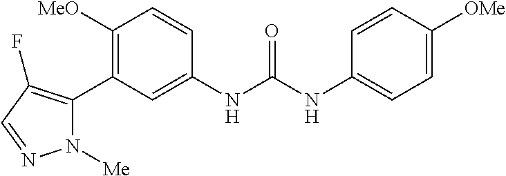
C1([OMe])=C(C2=C(F)C=NN2[Me])C=C(NC(=O)NC2=CC=C([OMe])C=C2)C=C1
